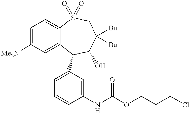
C1=C([Me2N])C=C2C(=C1)S(=O)(=O)CC([Bu])([Bu])C(O)C2C1=CC=CC(NC(OCCCCl)=O)=C1
